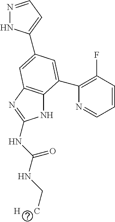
N1C2=C(N=C1NC(NC[H      C])=O)C=C(C1=CC=NN1)C=C2C1=C(F)C=CC=N1
